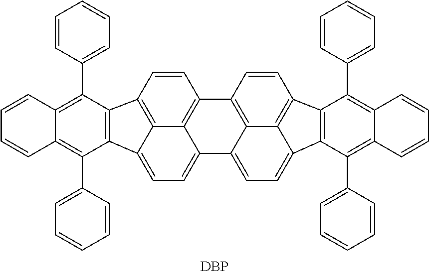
C12=C3C(=CC=C4C3=C(C=C1)C1=C4C(C3=CC=CC=C3)=C3C(=C1C1=CC=CC=C1)C=CC=C3)C1=CC=C3C4=C(C=CC2=C14)C1=C3C(C2=CC=CC=C2)=C2C(=C1C1=CC=CC=C1)C=CC=C2.[DBP]
